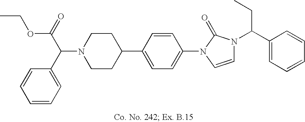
N1(C(C2=CC=CC=C2)C(=O)OCC)CCC(C2=CC=C(N3C=CN(C(C4=CC=CC=C4)CC)C3=O)C=C2)CC1
